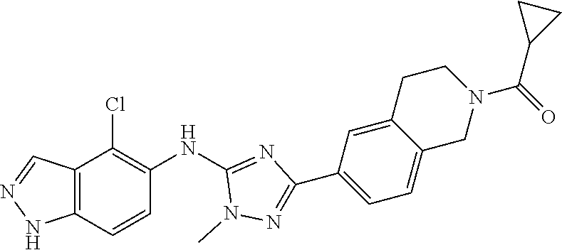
C12=C(C=CC(NC3=NC(C4=CC=C5C(=C4)CCN(C(C4CC4)=O)C5)=NN3C)=C1Cl)NN=C2
